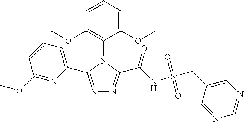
N1=C(C2=CC=CC(OC)=N2)N(C2=C(OC)C=CC=C2OC)C(C(NS(CC2=CN=CN=C2)(=O)=O)=O)=N1
